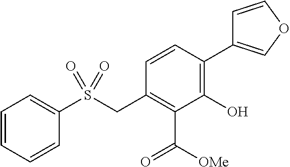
C1=CC=CC(S(CC2=C(C([OMe])=O)C(O)=C(C3=COC=C3)C=C2)(=O)=O)=C1
